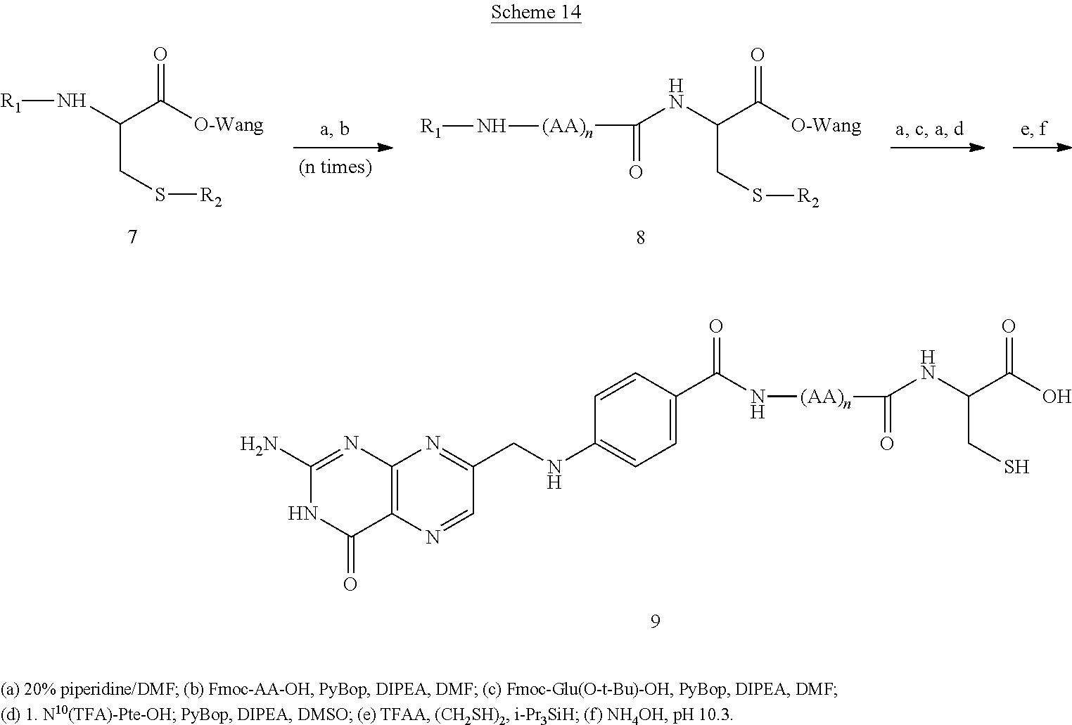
C12=C(N=CC(CNC3=CC=C(C(N[(AA)n]C(=O)NC(C(O)=O)CS)=O)C=C3)=N1)C(=O)NC(N)=N2.[R1]NC(C([O-Wang])=O)CS[R2].N(C(C([O-Wang])=O)CS[R2])C([(AA)n]N[R1])=O
